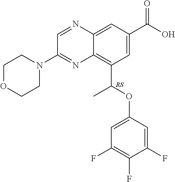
C12=CC(C(O)=O)=CC(C(OC3=CC(F)=C(F)C(F)=C3)C)=C1N=C(N1CCOCC1)C=N2
